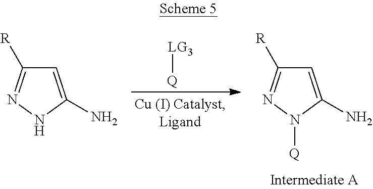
[LG3][Q].C1=C(N)NN=C1[R].C1=C(N)N([Q])N=C1[R]
